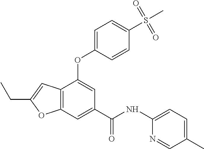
C12=C(C=C(C(NC3=CC=C(C)C=N3)=O)C=C1OC1=CC=C(S(C)(=O)=O)C=C1)OC(CC)=C2
